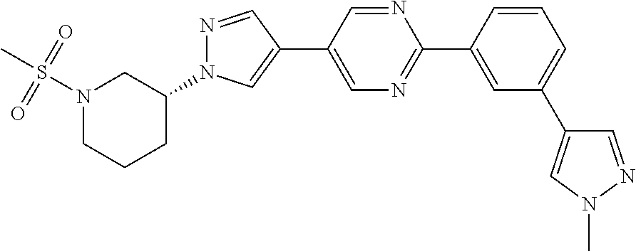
N1=CC(C2=CN(C3CN(S(C)(=O)=O)CCC3)N=C2)=CN=C1C1=CC(C2=CN(C)N=C2)=CC=C1
